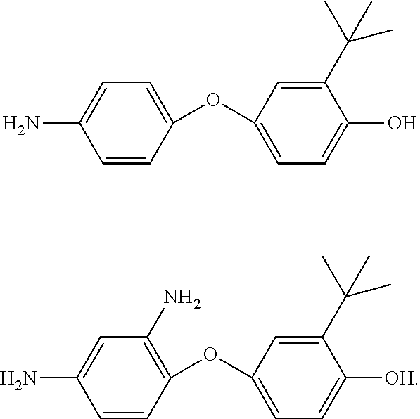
C1=C(OC2=CC=C(O)C(C(C)(C)C)=C2)C=CC(N)=C1.C1(N)=C(OC2=CC=C([OH])C(C(C)(C)C)=C2)C=CC(N)=C1
